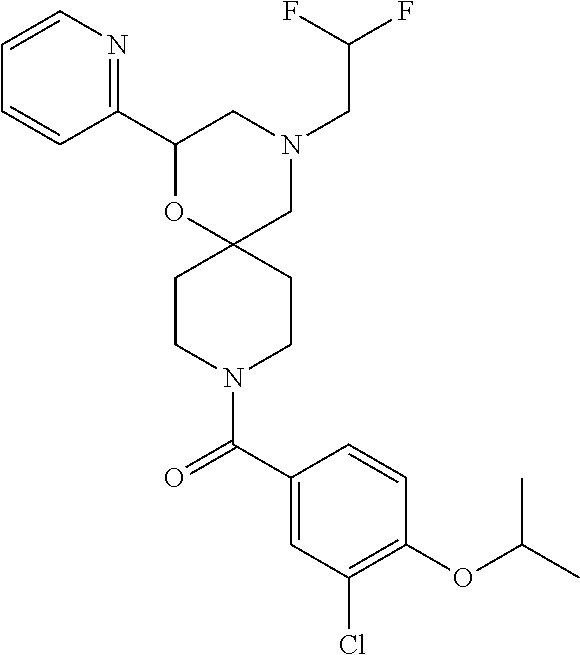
N1(CC(F)F)CC2(OC(C3=NC=CC=C3)C1)CCN(C(C1=CC(Cl)=C(OC(C)C)C=C1)=O)CC2
